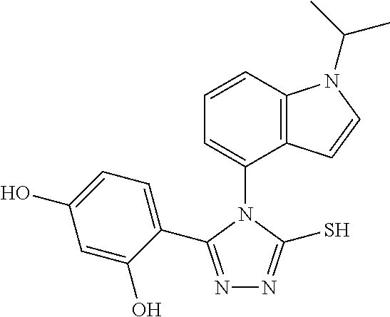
C1=CC2=C(C(N3C(C4=CC=C(O)C=C4O)=NN=C3S)=C1)C=CN2C(C)C
